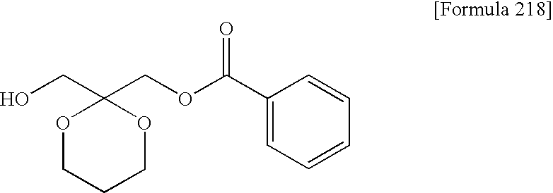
OCC1(COC(C2=CC=CC=C2)=O)OCCCO1
